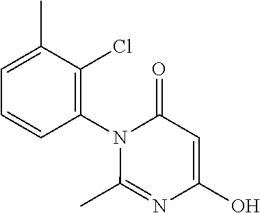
C1=C(C)C(Cl)=C(N2C(C)=NC(O)=CC2=O)C=C1
